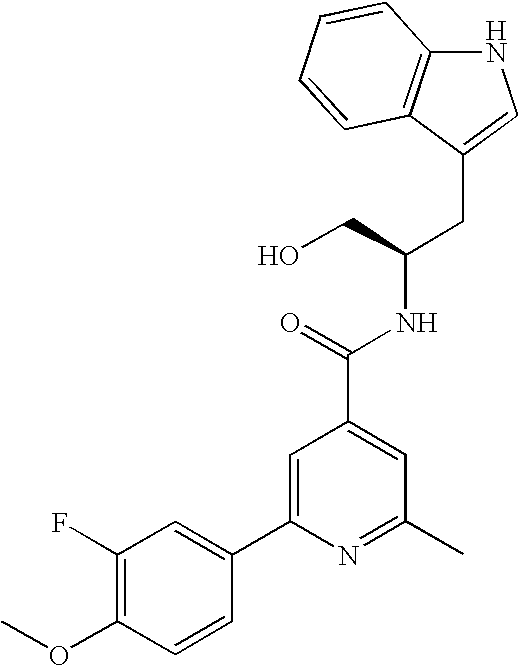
N1C2=C(C(CC(NC(C3=CC(C)=NC(C4=CC(F)=C(OC)C=C4)=C3)=O)CO)=C1)C=CC=C2
